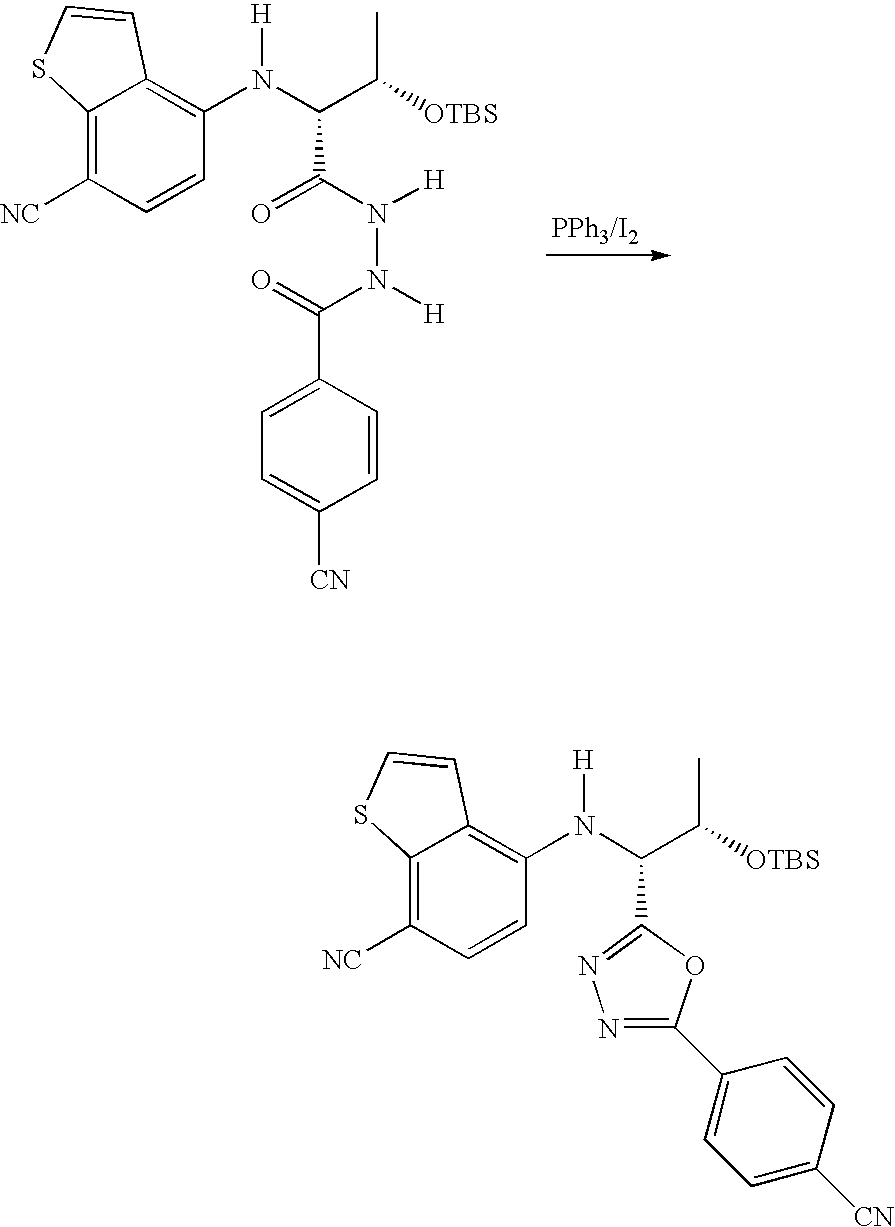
C12=C([NC])C=CC(N(C(C([OTBS])C)C(N([H])N([H])C(=O)C3=CC=C([CN])C=C3)=O)[H])=C1C=CS2.[PPh3/I2].C12=C([NC])C=CC(N(C(C([OTBS])C)C3=NN=C(C4=CC=C([CN])C=C4)O3)[H])=C1C=CS2
